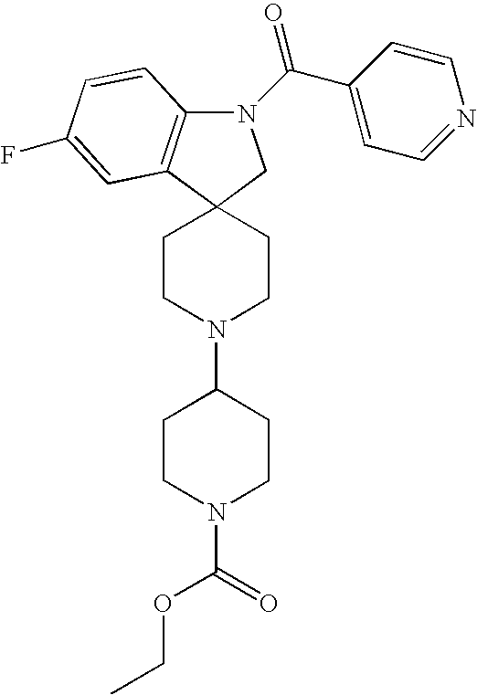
N1(C(C2=CC=NC=C2)=O)C2=C(C3(C1)CCN(C1CCN(C(OCC)=O)CC1)CC3)C=C(F)C=C2
